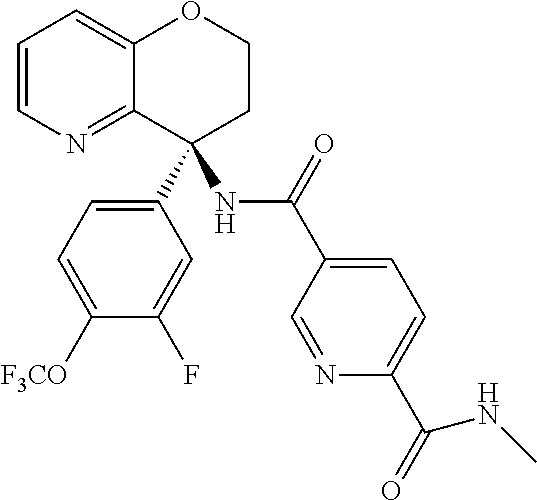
C1=CN=C2C(=C1)OCCC2(C1=CC=C([F3CO])C(F)=C1)NC(C1=CC=C(C(=O)NC)N=C1)=O
